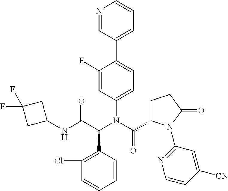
C1(N(C(=O)C2CCC(=O)N2C2=NC=CC([CN])=C2)C(C(NC2CC(F)(F)C2)=O)C2=C(Cl)C=CC=C2)=CC=C(C2=CC=CN=C2)C(F)=C1
